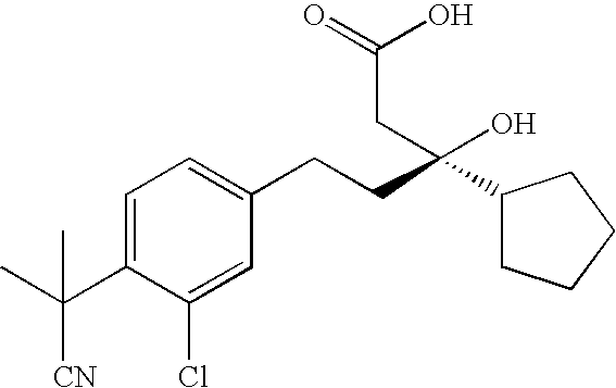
C1=C(C(C)(C)[CN])C(Cl)=CC(CCC(C2CCCC2)(O)CC(O)=O)=C1
